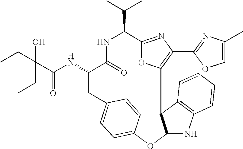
C123C4=CC(=CC=C4OC1NC1=C2C=CC=C1)CC(NC(=O)C(CC)(CC)O)C(=O)NC(C(C)C)C1=NC(C2=NC(C)=CO2)=C3O1
